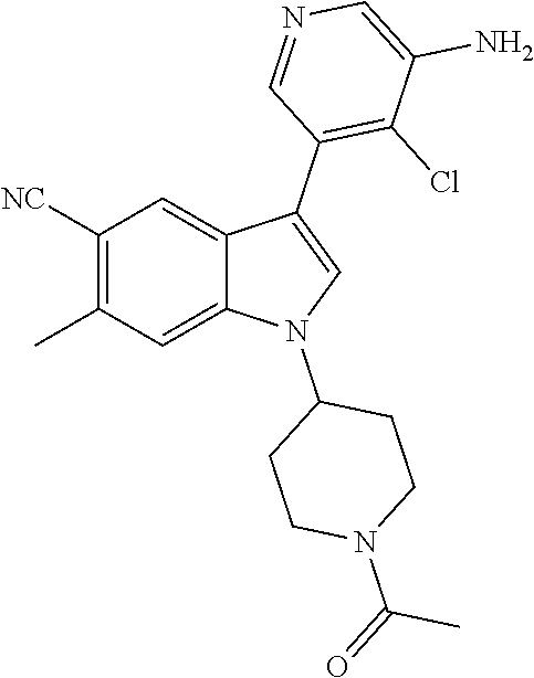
C1([NC])=C(C)C=C2C(=C1)C(C1=C(Cl)C(N)=CN=C1)=CN2C1CCN(C(=O)C)CC1
